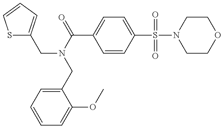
S1C(CN(C(C2=CC=C(S(=O)(=O)N3CCOCC3)C=C2)=O)CC2=CC=CC=C2OC)=CC=C1
